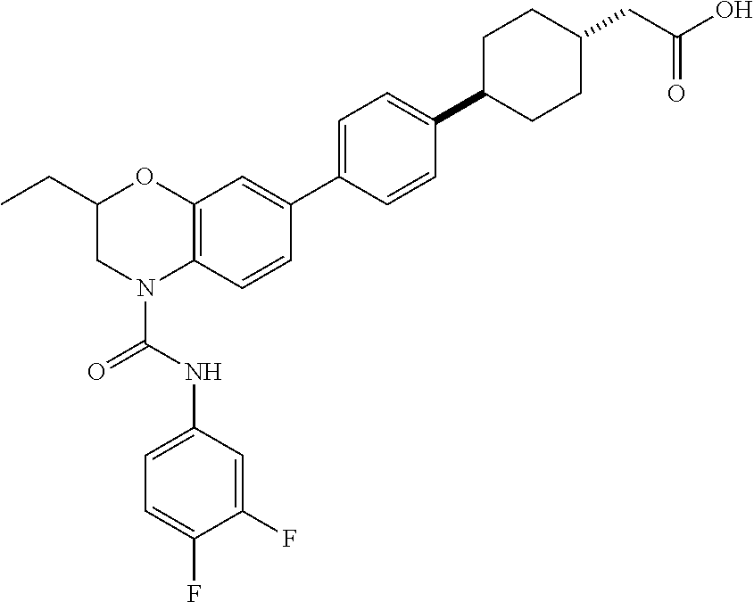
C12=C(C=CC(C3=CC=C(C4CCC(CC(O)=O)CC4)C=C3)=C1)N(C(NC1=CC=C(F)C(F)=C1)=O)CC(CC)O2
